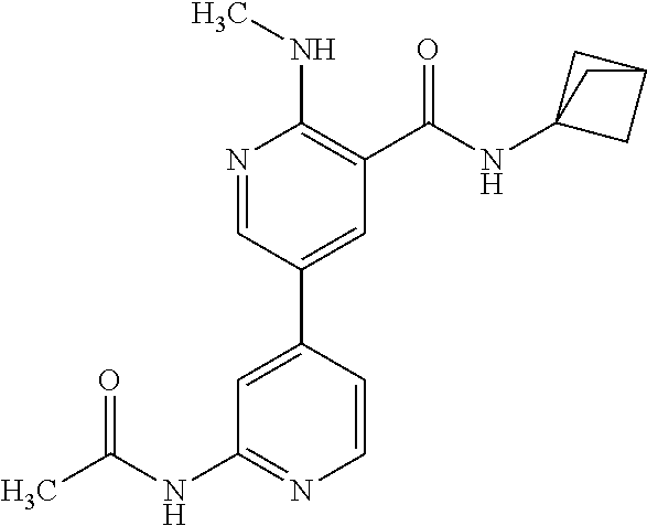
CC(NC1=NC=CC(C2=CC(C(NC34CC(C3)C4)=O)=C(NC)N=C2)=C1)=O
